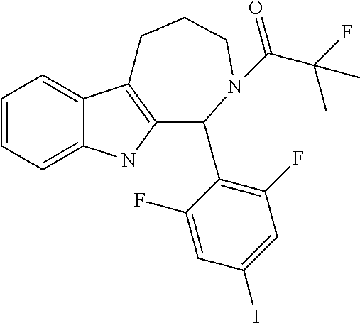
C12=CC=CC=C1C1=C(N2)C(C2=C(F)C=C(I)C=C2F)N(C(C(F)(C)C)=O)CCC1
